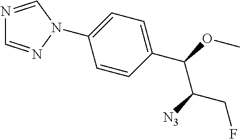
C1(N2N=CN=C2)=CC=C(C(OC)C([N3])CF)C=C1
